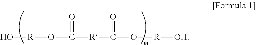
O[R]OC([R]C(O[R][OH])=O)=O
